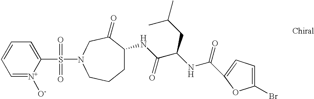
S(N1CC(=O)C(NC(C(NC(=O)C2=CC=C(Br)O2)CC(C)C)=O)CCC1)(C1=CC=CC=[N+]1[O-])(=O)=O
